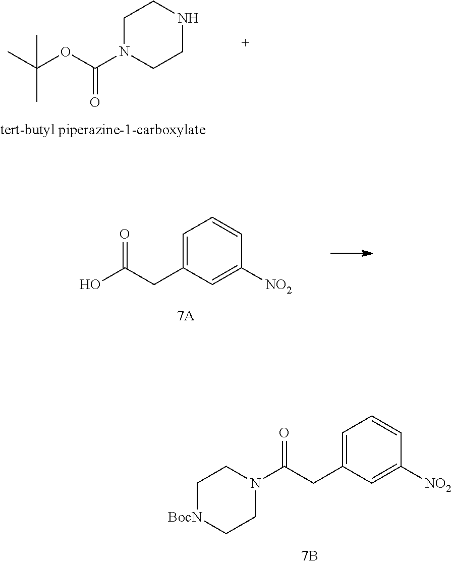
C1[BocN]CCN(C(CC2=CC=CC([NO2])=C2)=O)C1.C1N(C(OC(C)(C)C)=O)CCNC1.C1=C(CC(=O)O)C=C([NO2])C=C1
